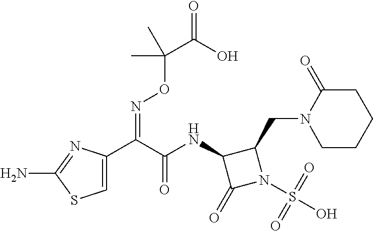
C1=C(C(C(NC2C(=O)N(S(O)(=O)=O)C2CN2CCCCC2=O)=O)=NOC(C(=O)O)(C)C)N=C(N)S1
